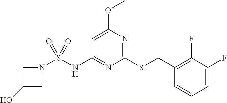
N1(S(NC2=NC(SCC3=C(F)C(F)=CC=C3)=NC(OC)=C2)(=O)=O)CC(O)C1
